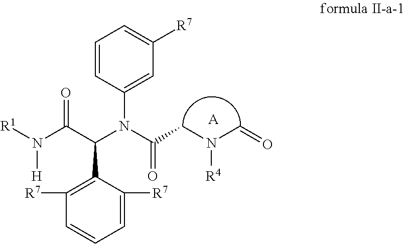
[R1]N(C(C(N(C(CN([R4])C=O)=O)C1=CC([R7])=CC=C1)C1=C([R7])C=CC=C1[R7])=O)[H].[A]
